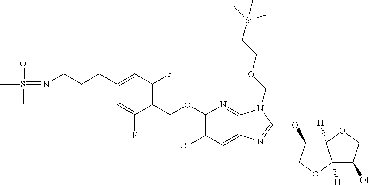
C1(OCC2=C(F)C=C(CCCN=S(C)(=O)C)C=C2F)=C(Cl)C=C2C(=N1)N(COCC[Si](C)(C)C)C(OC1C3([H])C([H])(OC1)C(O)CO3)=N2
